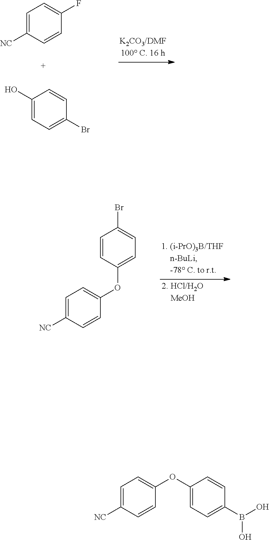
C1=C([NC])C=CC(F)=C1.C1(O)=CC=C(Br)C=C1.C1=CC(OC2=CC=C([NC])C=C2)=CC=C1Br.C1=C([NC])C=CC(OC2=CC=C(B(O)O)C=C2)=C1
